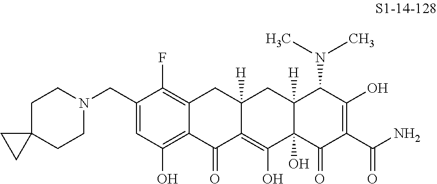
C1(CN2CCC3(CC2)CC3)=CC(O)=C2C(=C1F)CC1([H])C(=C(O)C3(O)C([H])(C1)C(N(C)C)C(O)=C(C(N)=O)C3=O)C2=O
